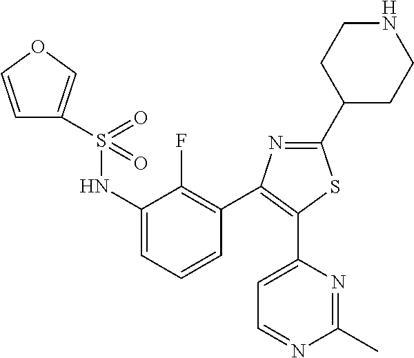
C1(C2CCNCC2)=NC(C2=C(F)C(NS(C3=COC=C3)(=O)=O)=CC=C2)=C(C2=CC=NC(C)=N2)S1
